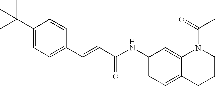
C(=CC(NC1=CC=C2C(=C1)N(C(=O)C)CCC2)=O)C1=CC=C(C(C)(C)C)C=C1
